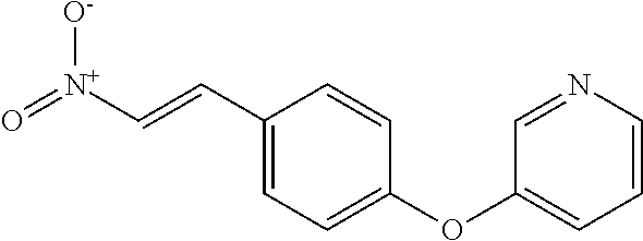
C1(C=C[N+](=O)[O-])=CC=C(OC2=CC=CN=C2)C=C1
